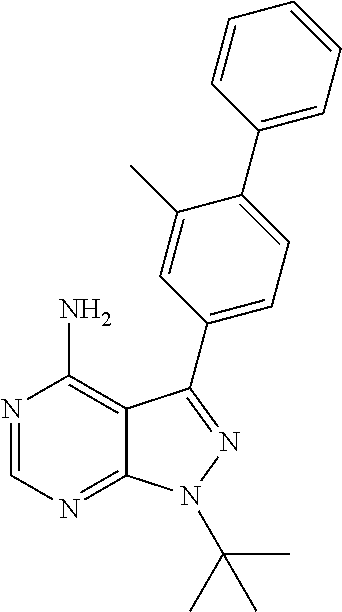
C12=NC=NC(N)=C1C(C1=CC=C(C3=CC=CC=C3)C(C)=C1)=NN2C(C)(C)C
